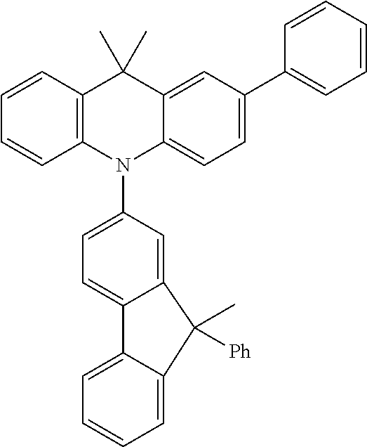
C1=CC2=C(C=C1)N(C1=CC=C3C(=C1)C(C)([Ph])C1=CC=CC=C31)C1=CC=C(C3=CC=CC=C3)C=C1C2(C)C
